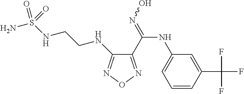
N(C1=NON=C1C(=NO)NC1=CC=CC(C(F)(F)F)=C1)CCNS(=O)(N)=O
